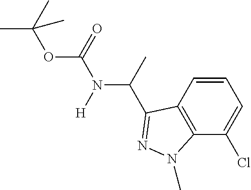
CC(C)(OC(N([H])C(C)C1=NN(C)C2=C1C=CC=C2Cl)=O)C
